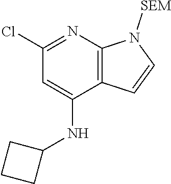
C1(Cl)=NC2=C(C(NC3CCC3)=C1)C=CN2[SEM]
